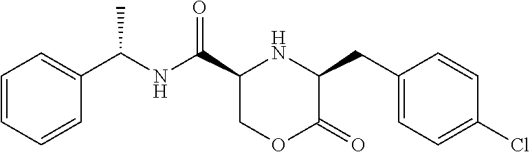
C1=CC=CC(C(NC(C2COC(=O)C(CC3=CC=C(Cl)C=C3)N2)=O)C)=C1
